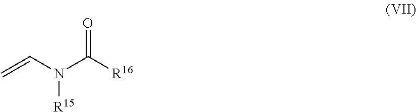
C=CN(C([R16])=O)[R15]
